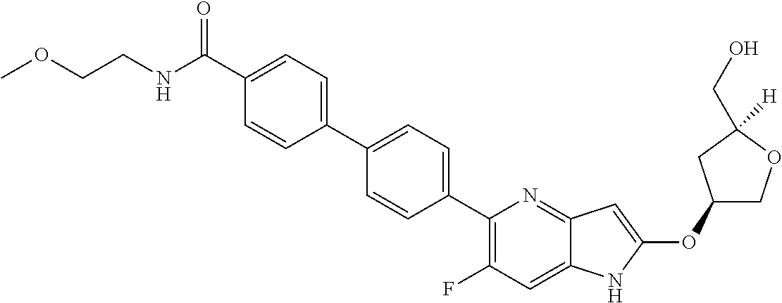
C1(OC2=CC3=NC(C4=CC=C(C5=CC=C(C(NCCOC)=O)C=C5)C=C4)=C(F)C=C3N2)COC([H])(CO)C1
